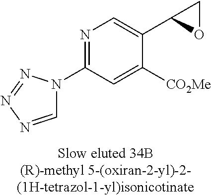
C1=NN=NN1C1=NC=C(C2OC2)C([CO2Me])=C1
